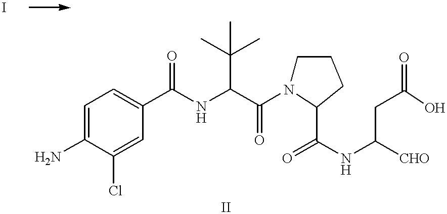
C1=C(N)C(Cl)=CC(C(NC(C(=O)N2CCCC2C(=O)NC([CHO])CC(=O)O)C(C)(C)C)=O)=C1
